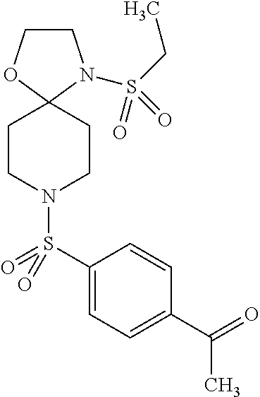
C1CN(S(CC)(=O)=O)C2(O1)CCN(S(C1=CC=C(C(=O)C)C=C1)(=O)=O)CC2
